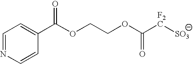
O(C([F2C][SO3])=O)CCOC(C1=CC=NC=C1)=O
